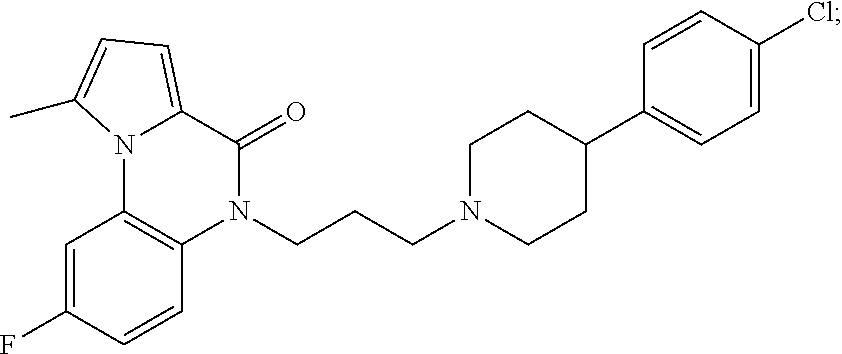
C1=CC(F)=CC2=C1N(CCCN1CCC(C3=CC=C(Cl)C=C3)CC1)C(=O)C1=CC=C(C)N21
